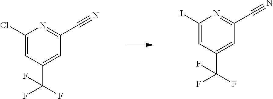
C1(Cl)=CC(C(F)(F)F)=CC(C#N)=N1.C1(I)=CC(C(F)(F)F)=CC(C#N)=N1
